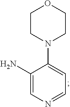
C1(N)=CN=CC=C1N1CCOCC1
